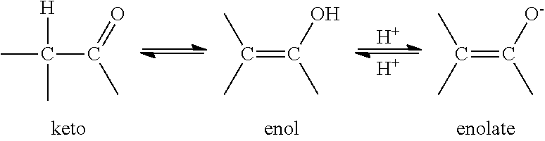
CC(C)([H])C(C)=O.C(=C(C)O)(C)C.[H].[H].C(=C(C)[O-])(C)C
